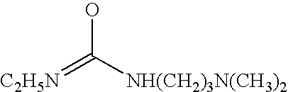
OC([NH(CH2)3N(CH3)2])=[C2H5N]
